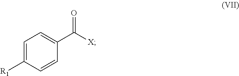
C1([R1])=CC=C(C([X])=O)C=C1
